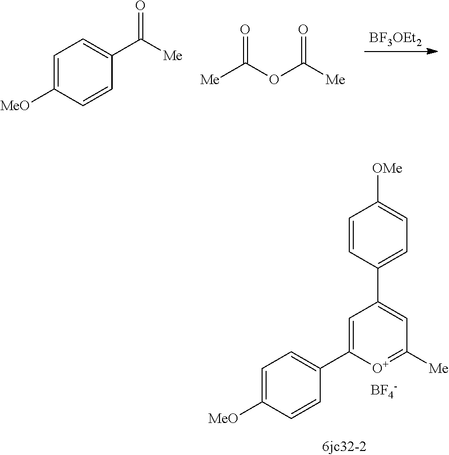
C1=C([MeO])C=CC(C([Me])=O)=C1.[BF3OEt2].[Me]C(OC([Me])=O)=O.C1=C([MeO])C=CC(C2=CC(C3=CC=C([OMe])C=C3)=CC([Me])=[O+]2)=C1.[BF4-]
